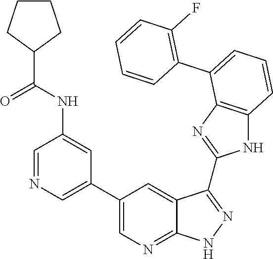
C1(F)=C(C2=CC=CC3=C2N=C(C2=NNC4=NC=C(C5=CN=CC(NC(C6CCCC6)=O)=C5)C=C42)N3)C=CC=C1
